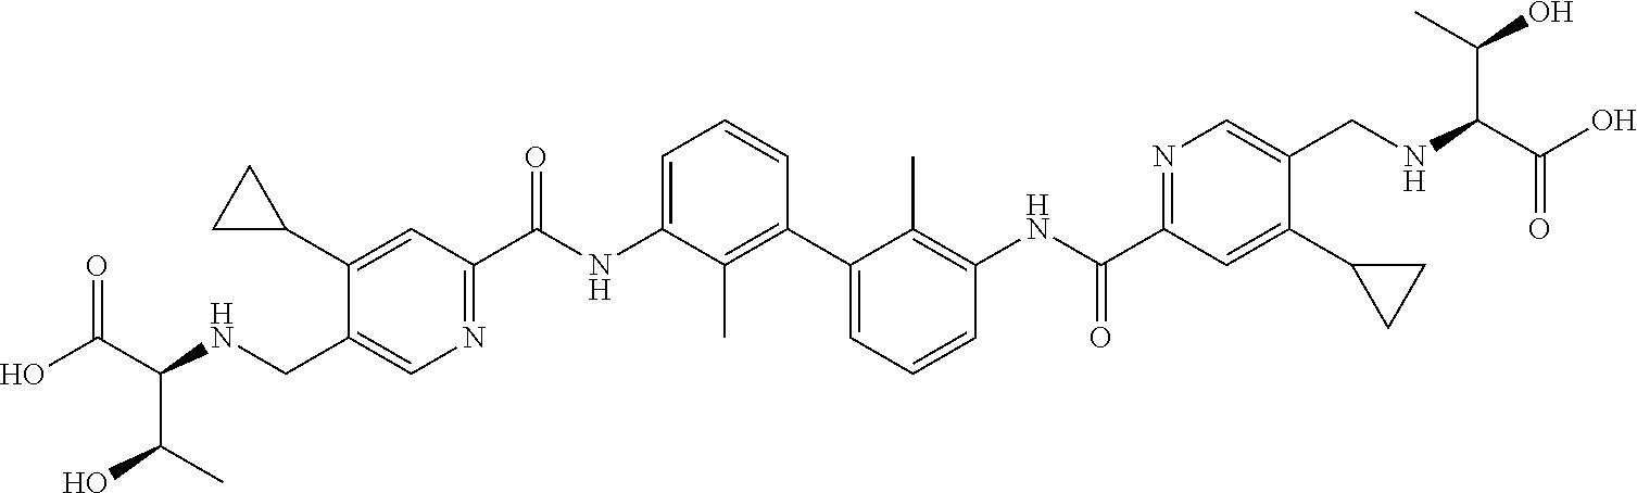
C1(C2CC2)=CC(C(NC2=CC=CC(C3=CC=CC(NC(C4=NC=C(CNC(C(O)=O)C(C)O)C(C5CC5)=C4)=O)=C3C)=C2C)=O)=NC=C1CNC(C(O)=O)C(C)O
